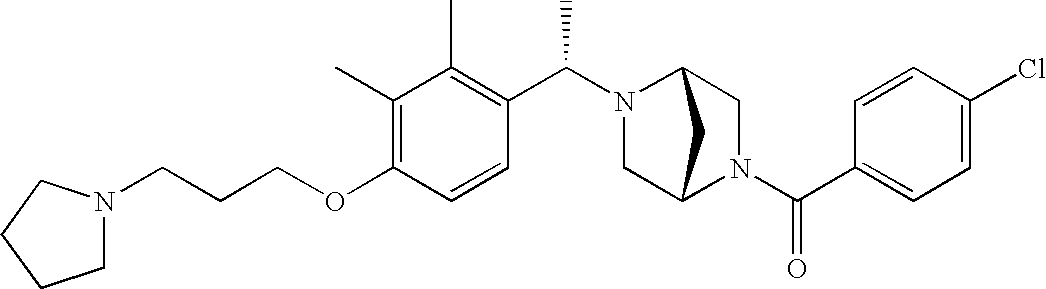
C(CCOC1=C(C)C(C)=C(C(N2CC3N(C(C4=CC=C(Cl)C=C4)=O)CC2C3)C)C=C1)N1CCCC1
